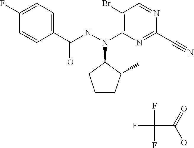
FC1=CC=C(C(NN(C2=C(Br)C=NC(C#N)=N2)C2CCCC2C)=O)C=C1.FC(F)(F)C(=O)O
